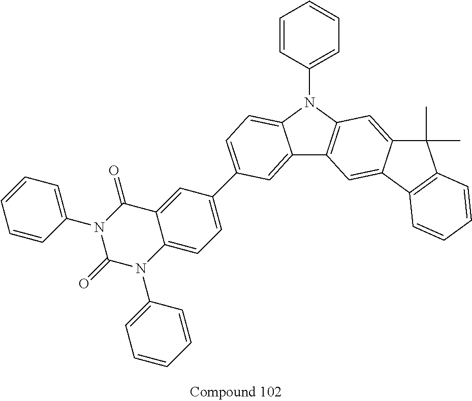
C1=CC=C(N2C(=O)N(C3=CC=CC=C3)C3=CC=C(C4=CC=C5C(=C4)C4=C(N5C5=CC=CC=C5)C=C5C(=C4)C4=C(C5(C)C)C=CC=C4)C=C3C2=O)C=C1
